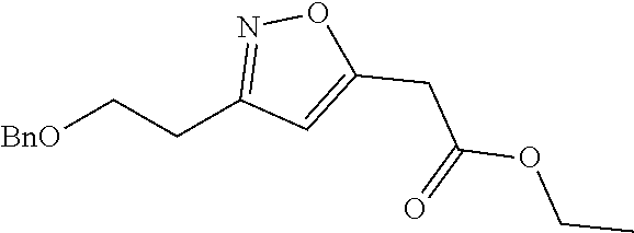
[BnO]CCC1=NOC(CC(=O)OCC)=C1
